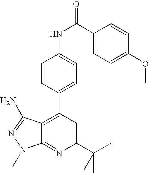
C1=CC(C2=C3C(=NC(C(C)(C)C)=C2)N(C)N=C3N)=CC=C1NC(C1=CC=C(OC)C=C1)=O
